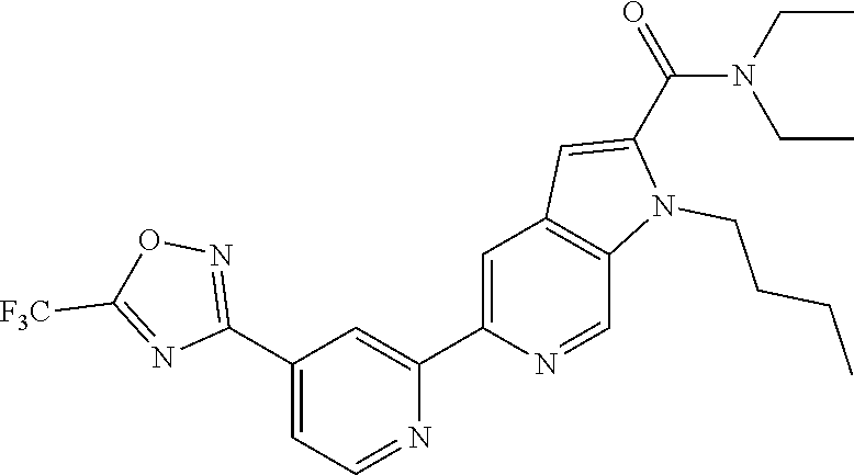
N1=CC=C(C2=NOC([F3C])=N2)C=C1C1=CC2=C(C=N1)N(CCCC)C(C(=O)N(CC)CC)=C2
